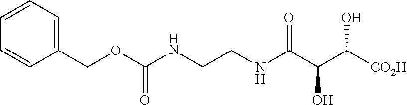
C1(COC(NCCNC(C(C([CO2H])O)O)=O)=O)=CC=CC=C1
